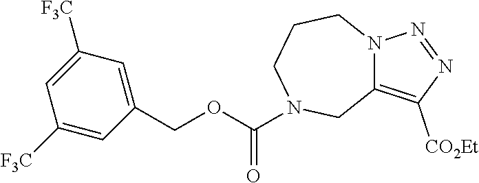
C1(COC(=O)N2CCCN3C(=C([CO2Et])N=N3)C2)=CC([F3C])=CC([F3C])=C1
